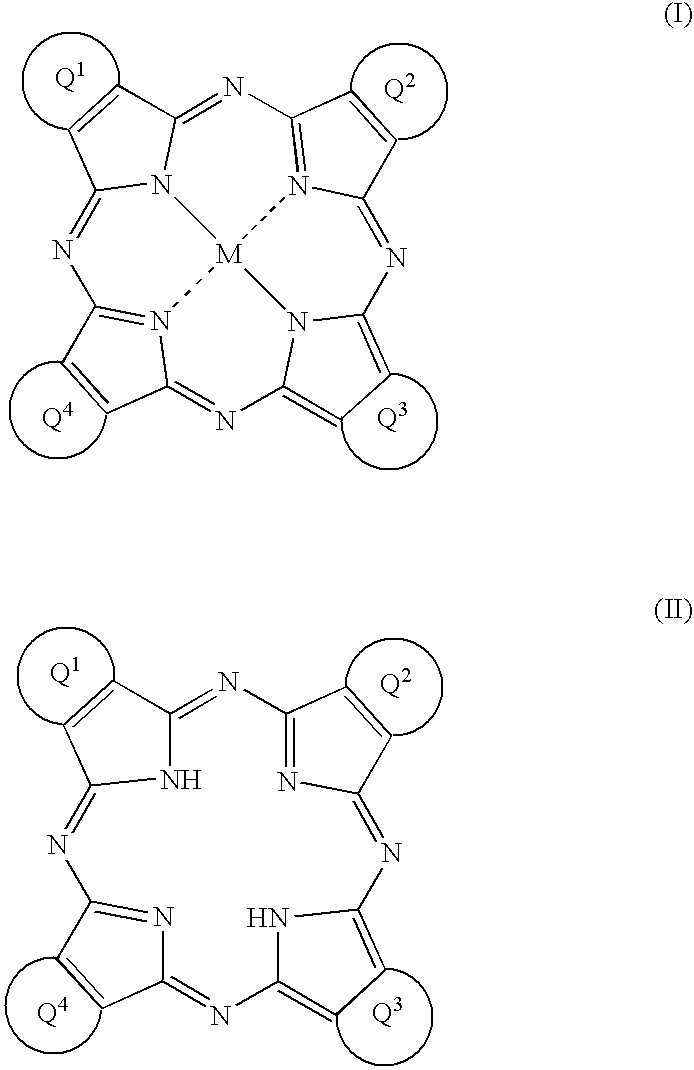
N1=C2N3C(=NC4=N5C(=NC6=CC=C7N6[M]35N3=C1C=CC3=N7)C=C4)C=C2.N1=C2NC(=NC3=NC(=NC4=CC=C(N4)N=C4N=C1C=C4)C=C3)C=C2
